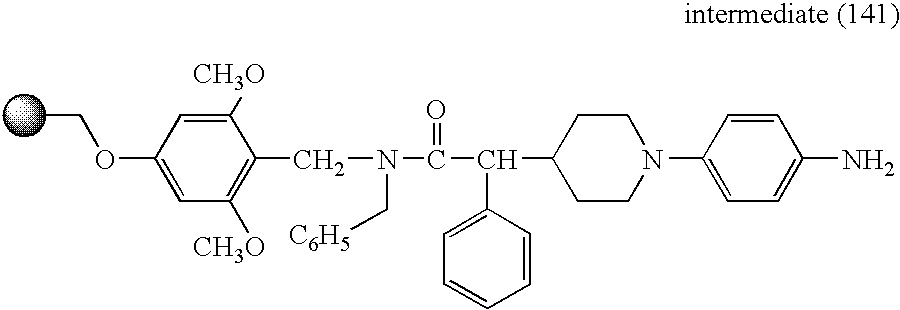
C1([CH3O])=CC(OCC)=CC([CH3O])=C1CN(C(C(C1CCN(C2=CC=C(N)C=C2)CC1)C1=CC=CC=C1)=O)C[C6H5]
